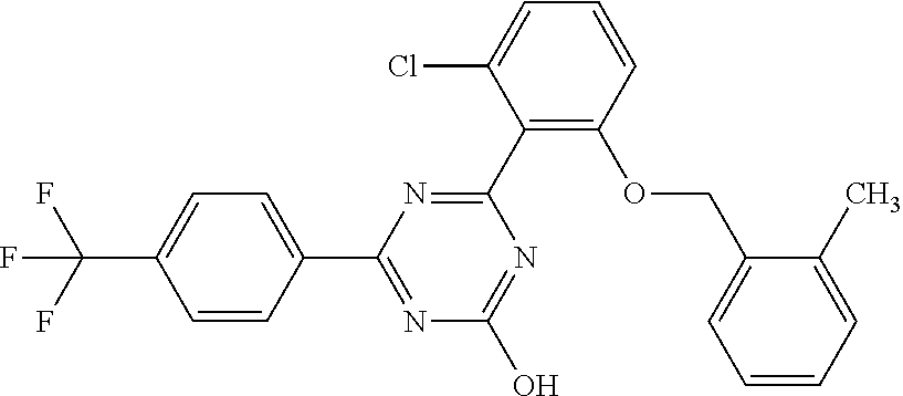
N1=C(O)N=C(C2=CC=C(C(F)(F)F)C=C2)N=C1C1=C(OCC2=CC=CC=C2C)C=CC=C1Cl
